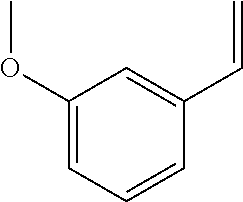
C1(OC)=CC=CC(C=C)=C1
